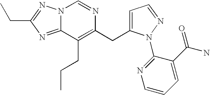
N12C(=NC(CC)=N1)C(CCC)=C(CC1=CC=NN1C1=NC=CC=C1C(N)=O)N=C2
